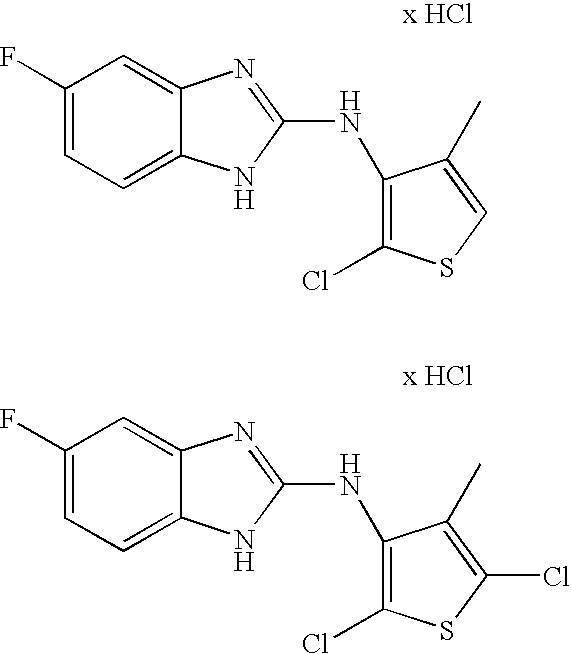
C1(F)=CC=C2C(=C1)N=C(NC1=C(Cl)SC=C1C)N2.C1(F)=CC=C2C(=C1)N=C(NC1=C(Cl)SC(Cl)=C1C)N2
